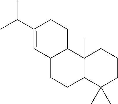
C1(C(C)C)=CC2=CCC3C(C)(C2CC1)CCCC3(C)C
